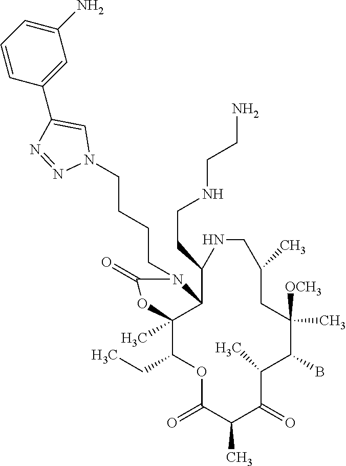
O1C(=O)C(C)C(=O)C(C)C(B)C([OCH3])(C)CC(C)CNC(CCNCCN)C2C(C)(C1CC)OC(=O)N2CCCCN1C=C(C2=CC(N)=CC=C2)N=N1
